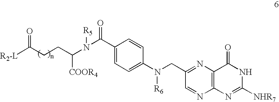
C(C1=CC=C(N(CC2=NC3=C(N=C2)N=C([NHR7])NC3=O)[R6])C=C1)(=O)N(C(CCC([R2-L])=O)[COOR4])[R5]
